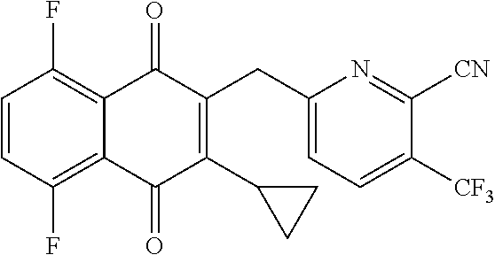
C1=CC(F)=C2C(=C1F)C(=O)C(CC1=CC=C([CF3])C([CN])=N1)=C(C1CC1)C2=O
